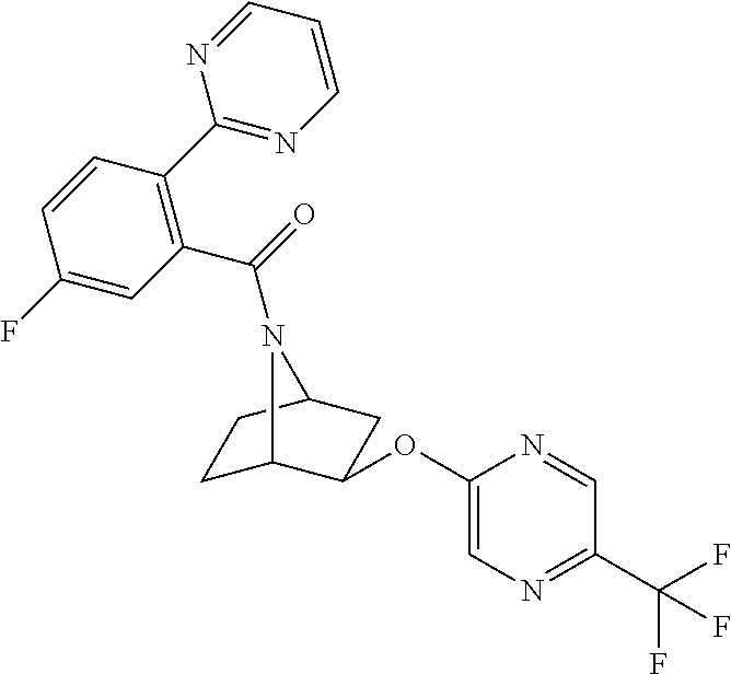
C1C2C(OC3=CN=C(C(F)(F)F)C=N3)CC(C1)N2C(=O)C1=C(C2=NC=CC=N2)C=CC(F)=C1
